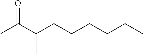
CC(C(CCCCCC)C)=O
